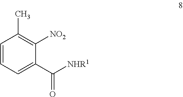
C1=CC=C(C(=O)[NHR1])C([NO2])=C1C
